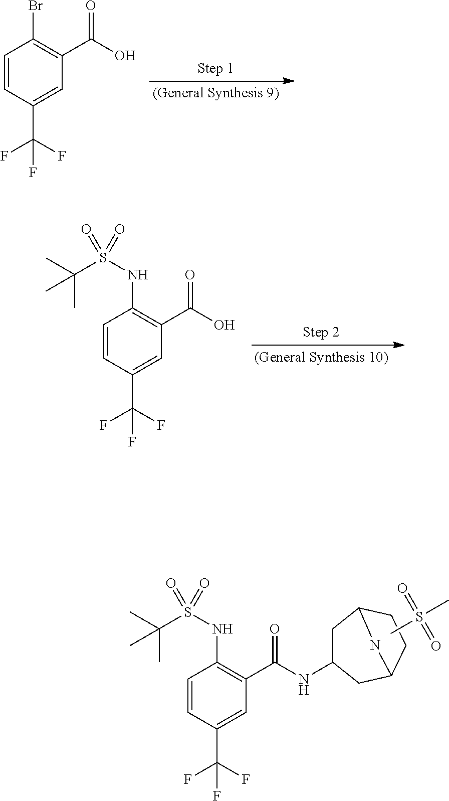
C1=CC(C(F)(F)F)=CC(C(O)=O)=C1Br.C1=CC(C(F)(F)F)=CC(C(O)=O)=C1NS(=O)(C(C)(C)C)=O.C1=CC(C(F)(F)F)=CC(C(NC2CC3CCC(C2)N3)=O)=C1NS(=O)(C(C)(C)C)=O.CS(C)(=O)=O
